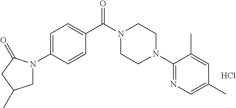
C1=C(N2CC(C)CC2=O)C=CC(C(N2CCN(C3=NC=C(C)C=C3C)CC2)=O)=C1.Cl
